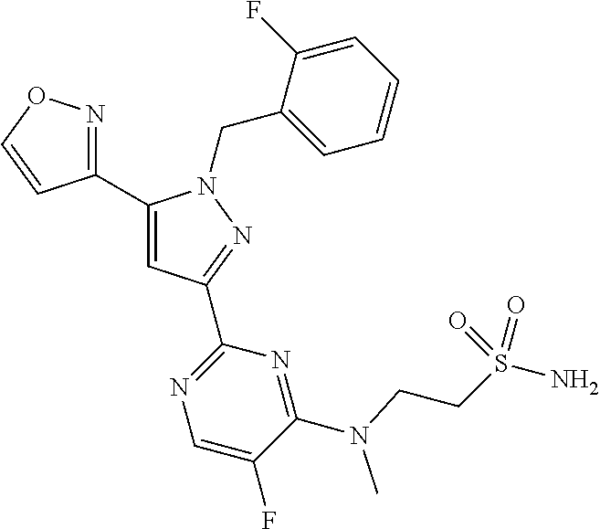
C1(C2=NOC=C2)=CC(C2=NC=C(F)C(N(CCS(N)(=O)=O)C)=N2)=NN1CC1=CC=CC=C1F
